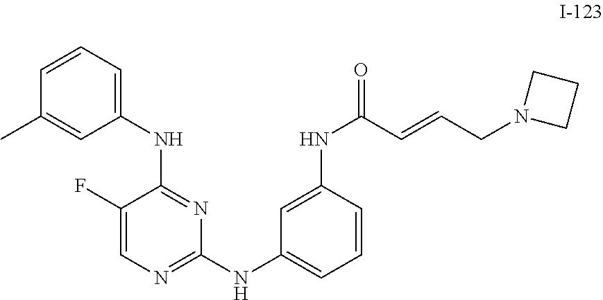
C1(F)=CN=C(NC2=CC=CC(NC(C=CCN3CCC3)=O)=C2)N=C1NC1=CC=CC(C)=C1
